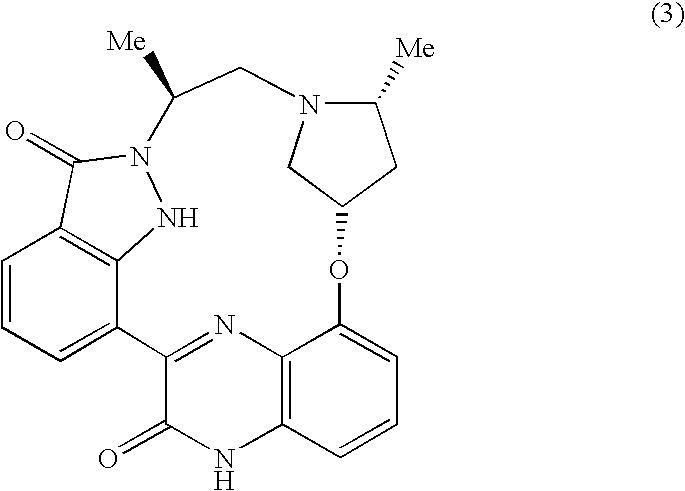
C1=CC=C2C3=C1C(=O)N(N3)C([Me])CN1C([Me])CC(OC3=CC=CC4=C3N=C2C(=O)N4)C1
